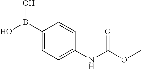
C1(B(O)O)=CC=C(NC(OC)=O)C=C1
